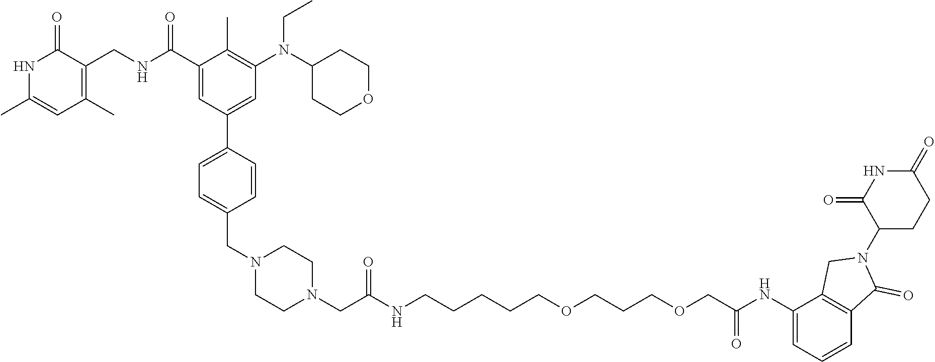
N1C(C)=CC(C)=C(CNC(C2=CC(C3=CC=C(CN4CCN(CC(NCCCCCOCCCOCC(NC5=CC=CC6=C5CN(C5CCC(=O)NC5=O)C6=O)=O)=O)CC4)C=C3)=CC(N(C3CCOCC3)CC)=C2C)=O)C1=O
